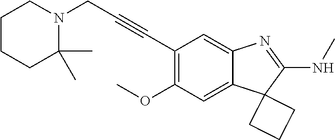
C(C1=C(OC)C=C2C(=C1)N=C(NC)C21CCC1)#CCN1C(C)(C)CCCC1
